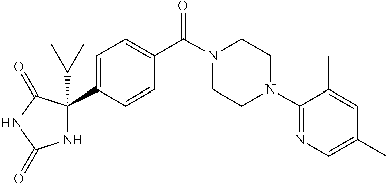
N1C(C2=CC=C(C(N3CCN(C4=NC=C(C)C=C4C)CC3)=O)C=C2)(C(C)C)C(=O)NC1=O
